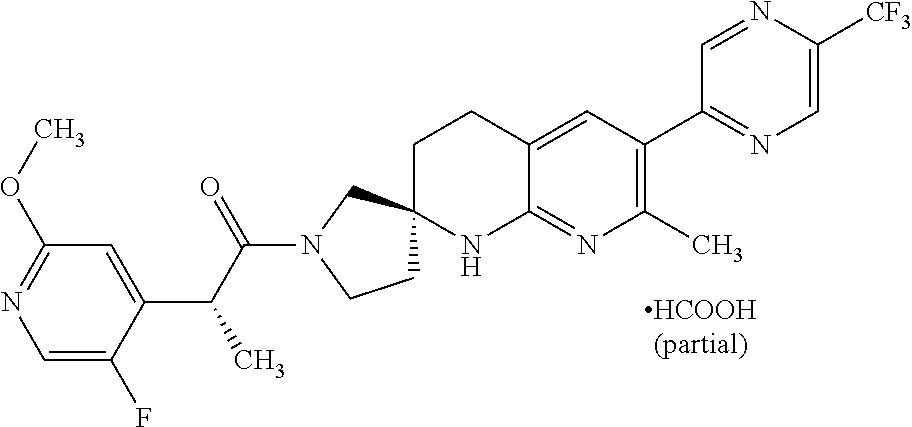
C1=C(F)C(C(C(N2CCC3(C2)CCC2=CC(C4=NC=C([CF3])N=C4)=C(C)N=C2N3)=O)C)=CC(OC)=N1
